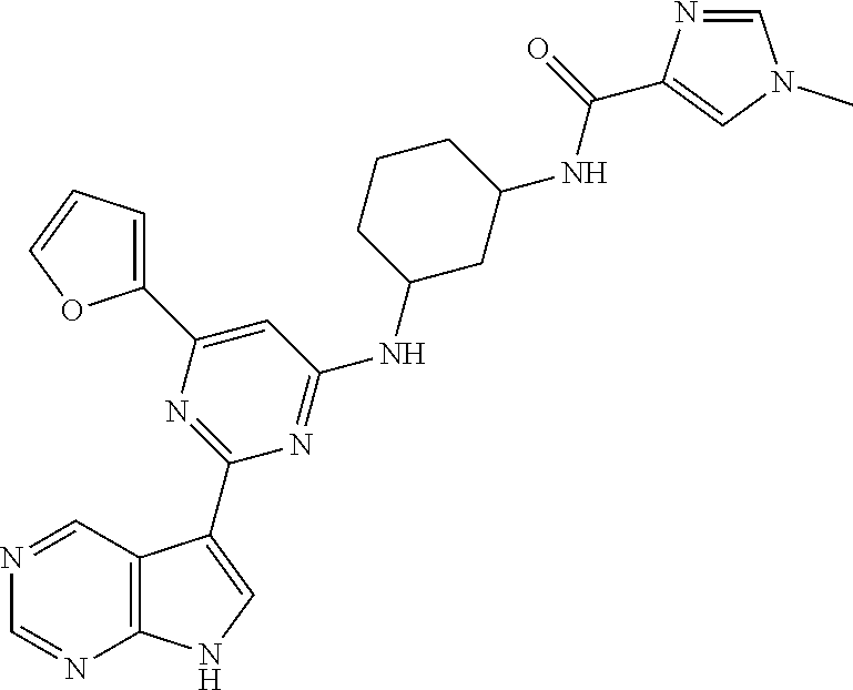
N1=CC2=C(N=C1)NC=C2C1=NC(C2=CC=CO2)=CC(NC2CC(NC(=O)C3=CN(C)C=N3)CCC2)=N1
